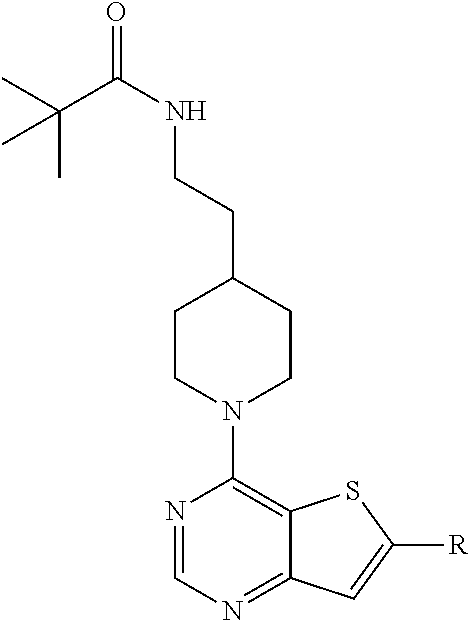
N1=CN=C2C(=C1N1CCC(CCNC(=O)C(C)(C)C)CC1)SC([R])=C2
